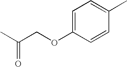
CC(COC1=CC=C(C)C=C1)=O
